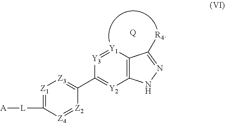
[Z1]1=C([L][A])[Z4]=[Z2]C(C2=[Y2]C3=C([Y1]=[Y3]2)C([R4])=NN3)=[Z3]1.[Q]
